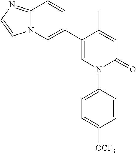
C1=C(C)C(C2=CN3C(=NC=C3)C=C2)=CN(C2=CC=C([OCF3])C=C2)C1=O
